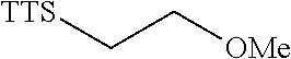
C(C[OMe])[TTS]
